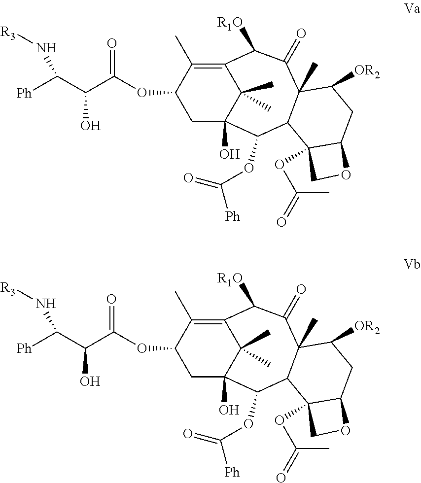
C12=C(C)C(OC(C(C([Ph])N[R3])O)=O)CC(O)(C(OC([Ph])=O)C3C(C)(C(=O)C1[R1O])C([OR2])CC1OCC31OC(=O)C)C2(C)C.C12=C(C)C(OC(C(C([Ph])N[R3])O)=O)CC(O)(C(OC([Ph])=O)C3C(C)(C(=O)C1[R1O])C([OR2])CC1OCC31OC(=O)C)C2(C)C
